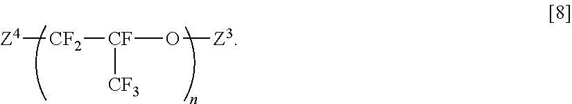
[Z4][CF2][CF]([CF3])O[Z3]
